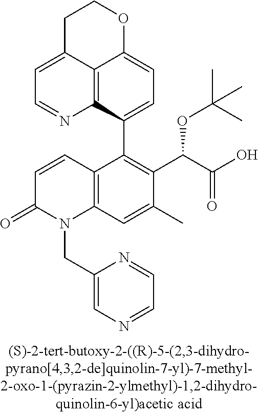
C1C2=CC=NC3=C2C(=CC=C3C2=C(C(C(=O)O)OC(C)(C)C)C(C)=CC3=C2C=CC(=O)N3CC2=CN=CC=N2)OC1
